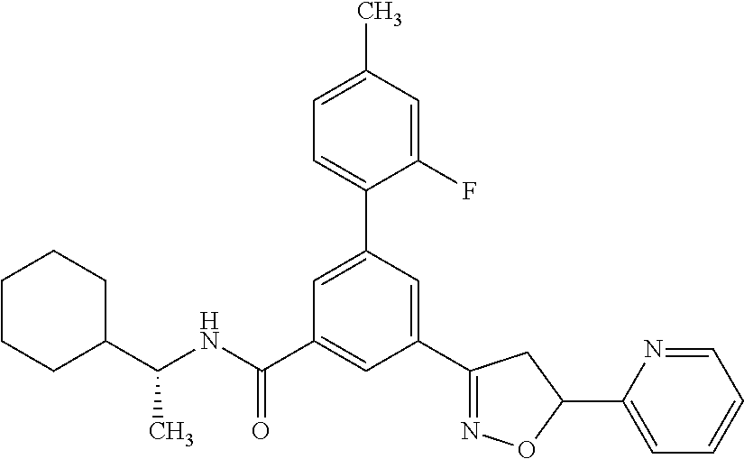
C1(C(NC(C2=CC(C3=NOC(C4=CC=CC=N4)C3)=CC(C3=CC=C(C)C=C3F)=C2)=O)C)CCCCC1
